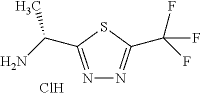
N1=C(C(N)C)SC(C(F)(F)F)=N1.Cl
